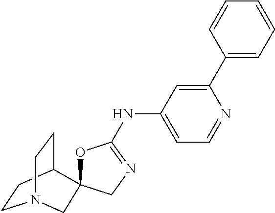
C1CC2CCN1CC21OC(NC2=CC=NC(C3=CC=CC=C3)=C2)=NC1
